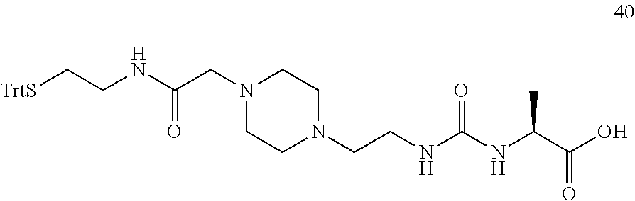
[TrtS]CCNC(=O)CN1CCN(CCNC(NC(C)C(O)=O)=O)CC1
